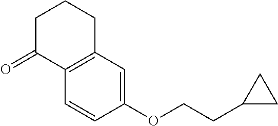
C1=CC(OCCC2CC2)=CC2=C1C(=O)CCC2
